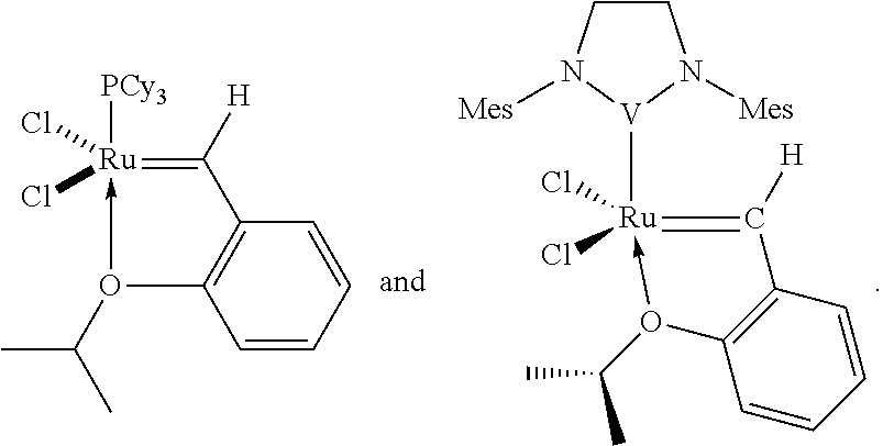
C1=CC=CC2=C1O(C(C)C)->[Ru]([PCy3])(Cl)(Cl)=C2[H].C1CN([Mes])[V]([Ru]2(Cl)(Cl)-O(C(C)C)C3=C(C=2[H])C=CC=C3)N1[Mes]
